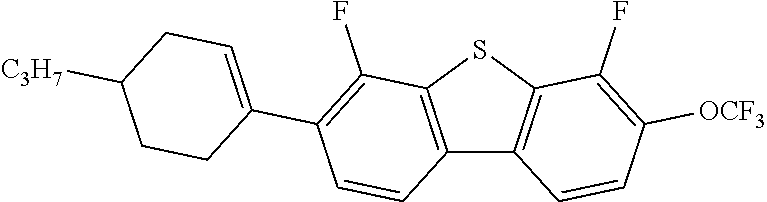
C12=C(SC3=C1C=CC([OCF3])=C3F)C(F)=C(C1=CCC([C3H7])CC1)C=C2
